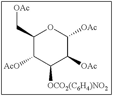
[OAc]CC1C([AcO])C([OCO2(C6H4)NO2])C([OAc])C([OAc])O1
